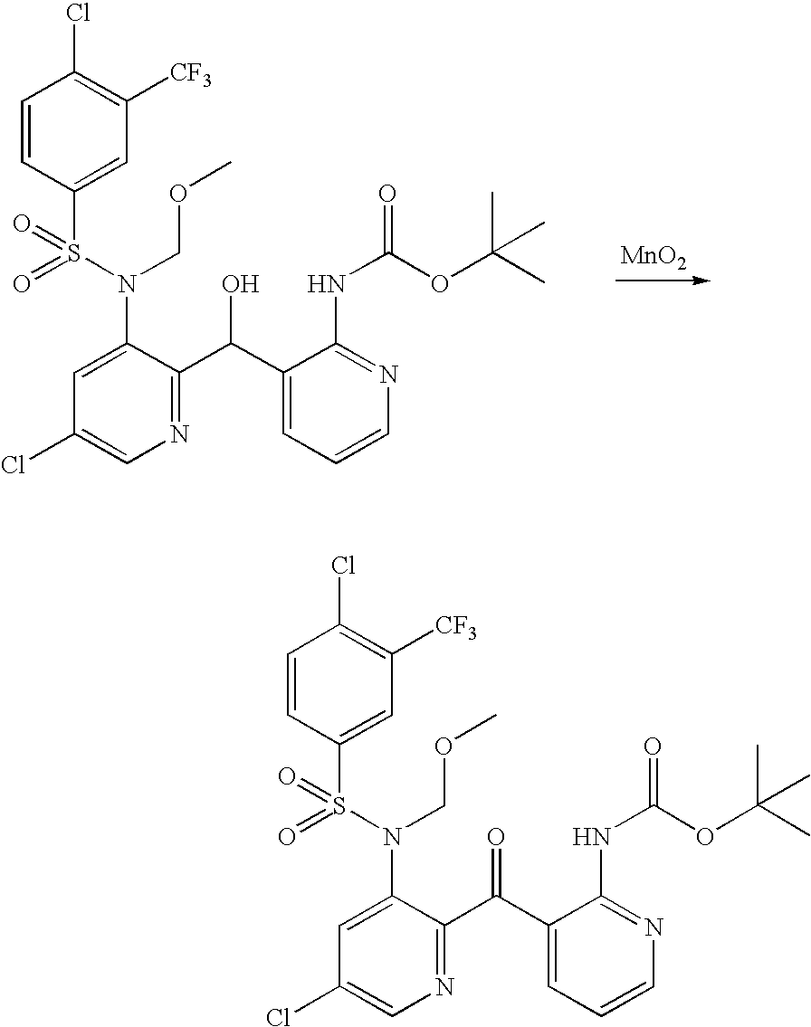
C1(Cl)=CN=C(C(C2=CC=CN=C2NC(OC(C)(C)C)=O)O)C(N(S(C2=CC([CF3])=C(Cl)C=C2)(=O)=O)COC)=C1.[MnO2].C1(Cl)=CN=C(C(C2=CC=CN=C2NC(OC(C)(C)C)=O)=O)C(N(S(C2=CC([CF3])=C(Cl)C=C2)(=O)=O)COC)=C1
